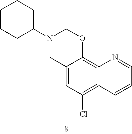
C12=CC(Cl)=C3C(=C1OCN(C1CCCCC1)C2)N=CC=C3
